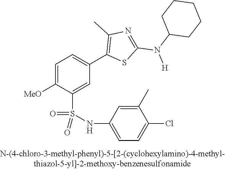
C1=C([OMe])C(S(NC2=CC=C(Cl)C(C)=C2)(=O)=O)=CC(C2=C(C)N=C(N(C3CCCCC3)[H])S2)=C1
